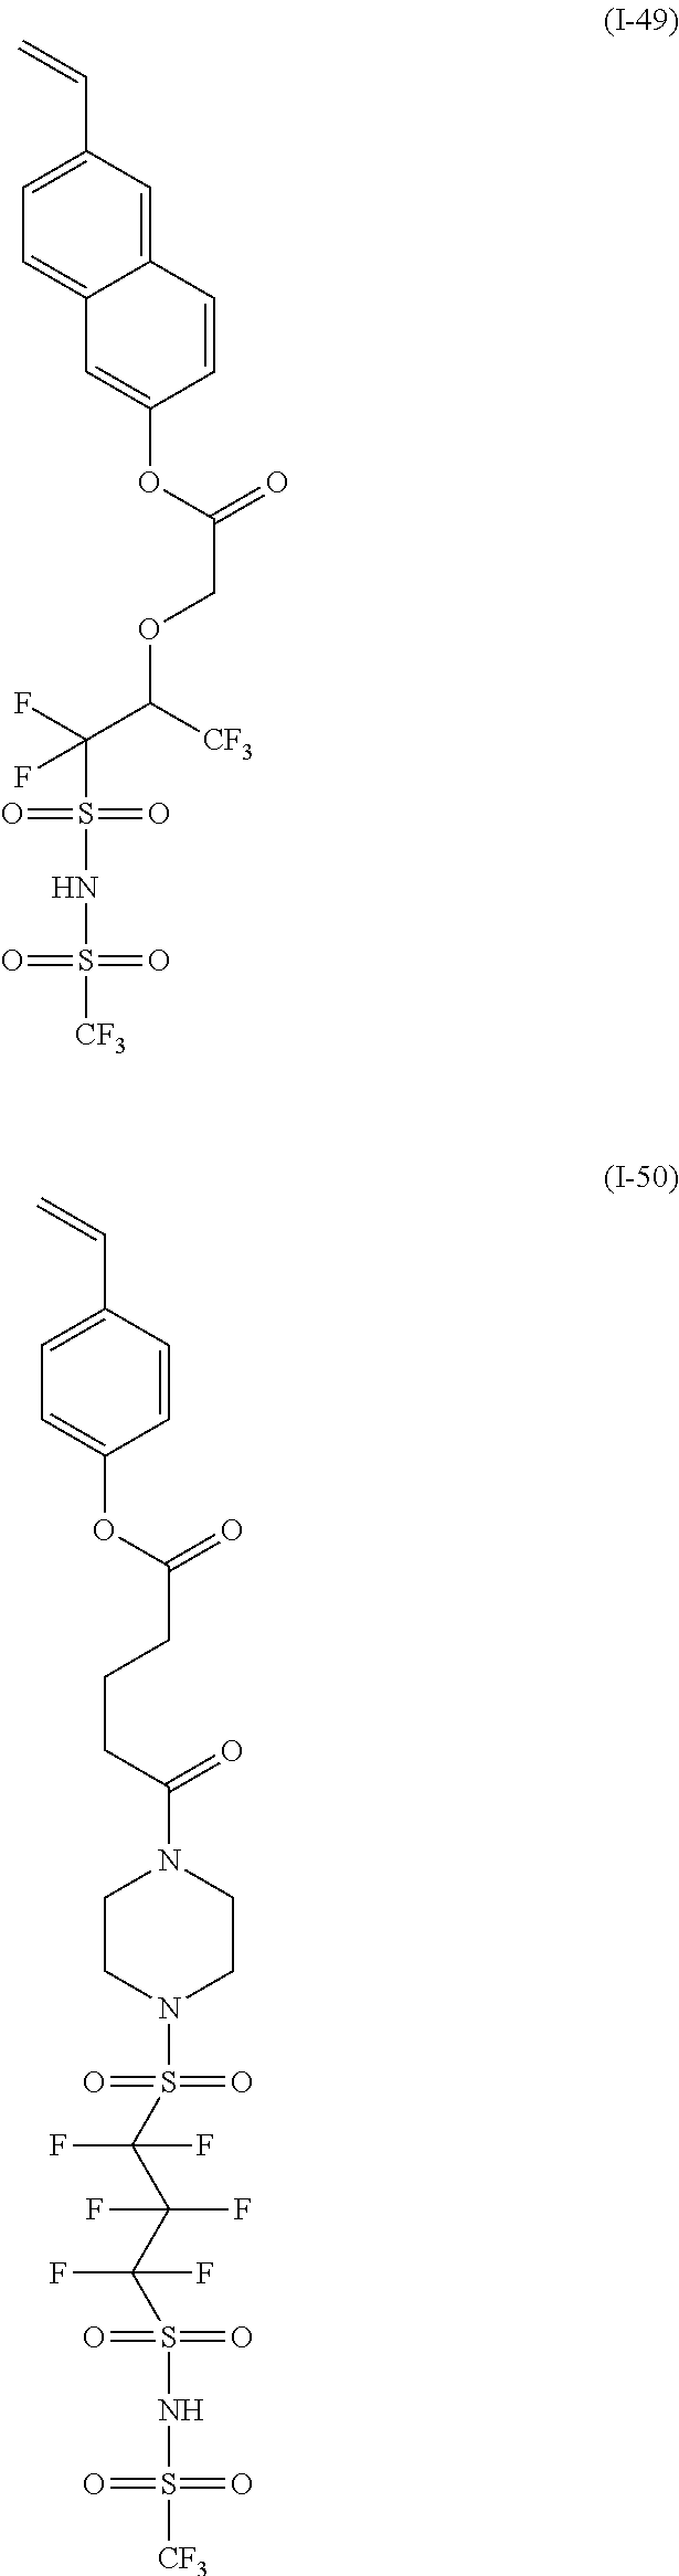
C=CC1=CC=C2C(=C1)C=CC(OC(=O)COC(C(F)(F)S(=O)(=O)NS(=O)(=O)[CF3])[CF3])=C2.C=CC1=CC=C(OC(=O)CCCC(=O)N2CCN(S(=O)(=O)C(C(C(S(=O)(=O)NS(=O)(=O)[CF3])(F)F)(F)F)(F)F)CC2)C=C1
